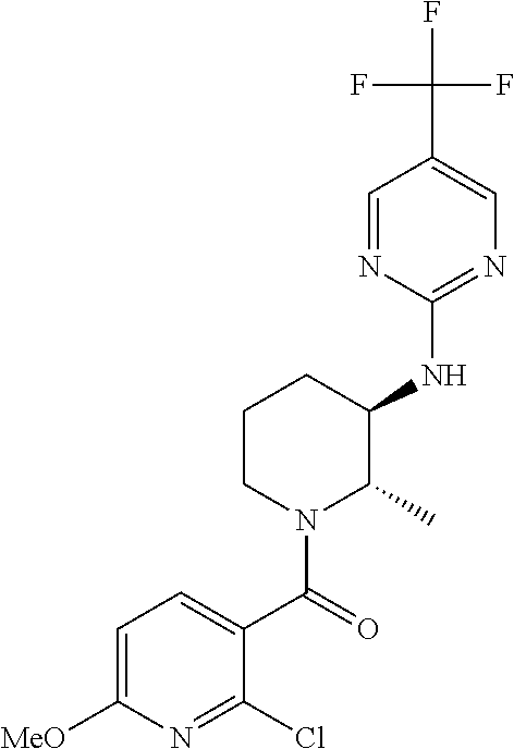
C1(NC2C(C)N(C(=O)C3=CC=C([MeO])N=C3Cl)CCC2)=NC=C(C(F)(F)F)C=N1
